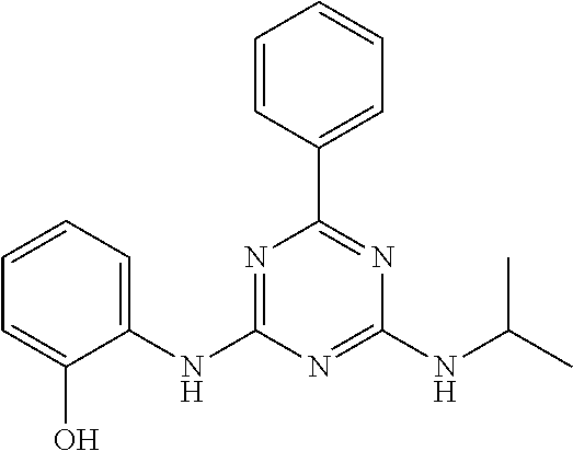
N1=C(NC2=CC=CC=C2O)N=C(NC(C)C)N=C1C1=CC=CC=C1
